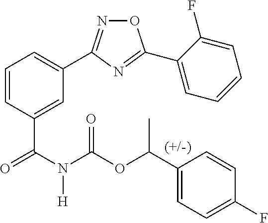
C1=C(C(N(C(=O)OC(C2=CC=C(F)C=C2)C)[H])=O)C=CC=C1C1=NOC(C2=CC=CC=C2F)=N1
